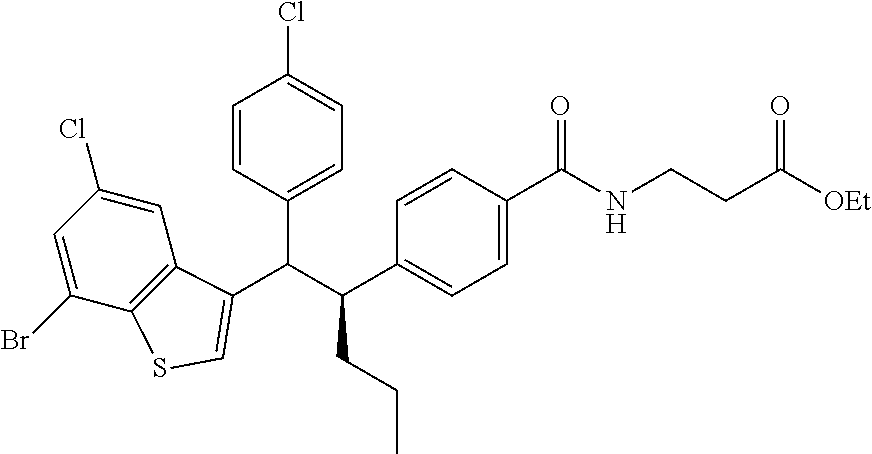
C1=C(Cl)C=C(Br)C2=C1C(C(C(C1=CC=C(C(NCCC([OEt])=O)=O)C=C1)CCC)C1=CC=C(Cl)C=C1)=CS2
